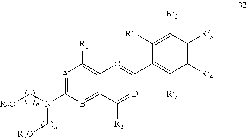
[A]1=C(N(C[R7O])C[R7O])B=C2C(=C1[R1])C=C(C1=C([R5])C([R4])=C([R3])C([R2])=C1[R1])[D]=C2[R2]
